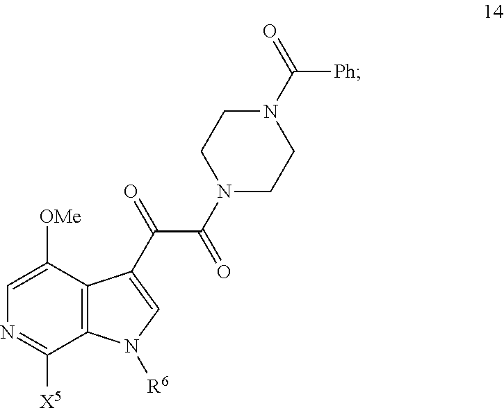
C12=C(C([OMe])=CN=C1[X5])C(C(=O)C(N1CCN(C(=O)[Ph])CC1)=O)=CN2[R6]
